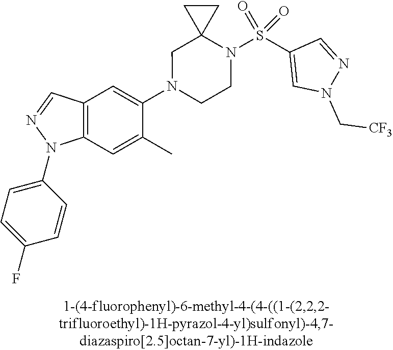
N1(C2=CC3=C(C=C2C)N(C2=CC=C(F)C=C2)N=C3)CCN(S(C2=CN(C[CF3])N=C2)(=O)=O)C2(C1)CC2
